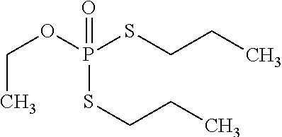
C(OP(SCCC)(=O)SCCC)C
